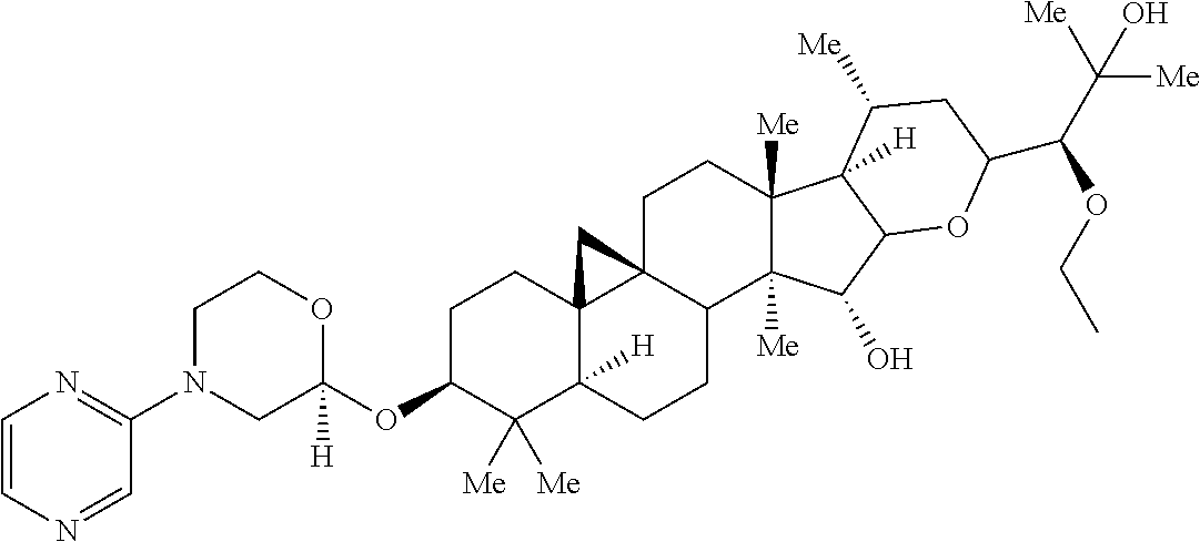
C1N(C2=NC=CN=C2)CC(OC2C([Me])([Me])C3([H])C4(CC2)C2(C(CC3)C3([Me])C([Me])(CC2)C2([H])C(C3O)OC(C(C([Me])(O)[Me])OCC)CC2[Me])C4)([H])OC1
